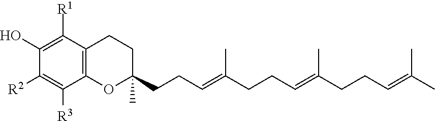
C1([R1])=C(O)C([R2])=C([R3])C2=C1CCC(C)(CCC=C(CCC=C(CCC=C(C)C)C)C)O2
